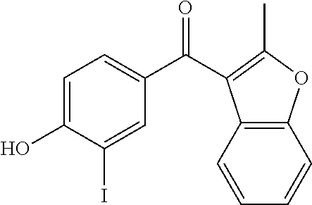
C1=C(O)C(I)=CC(C(=O)C2=C(C)OC3=C2C=CC=C3)=C1
